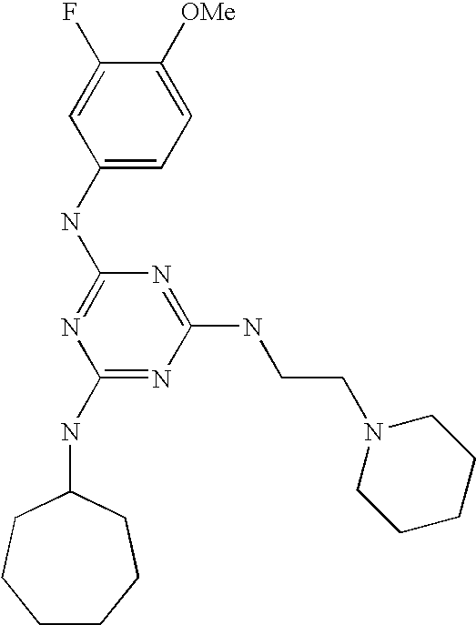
C1(NC2=NC(NC3CCCCCC3)=NC(NCCN3CCCCC3)=N2)=CC=C([OMe])C(F)=C1
